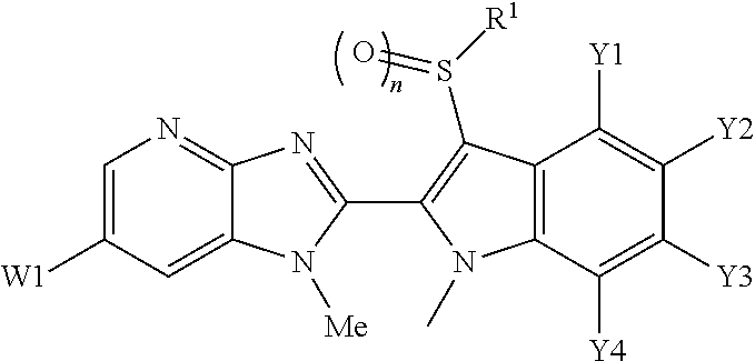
C1=C([W1])C=C2C(=N1)N=C(C1=C(S(=O)[R1])C3=C(C([Y4])=C([Y3])C([Y2])=C3[Y1])N1C)N2[Me]
